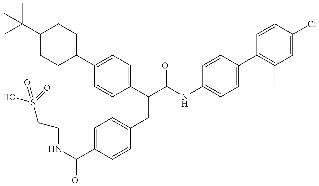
OS(CCNC(=O)C1=CC=C(CC(C(NC2=CC=C(C3=C(C)C=C(Cl)C=C3)C=C2)=O)C2=CC=C(C3=CCC(C(C)(C)C)CC3)C=C2)C=C1)(=O)=O
